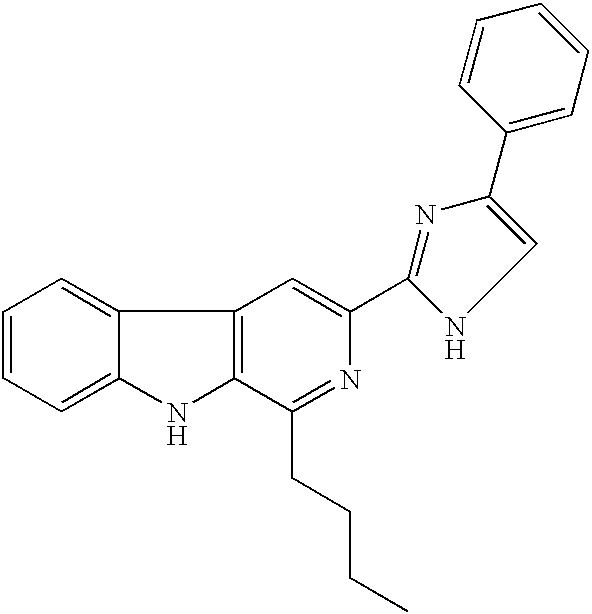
C12=C(C3=CC=CC=C3N1)C=C(C1=NC(C3=CC=CC=C3)=CN1)N=C2CCCC
